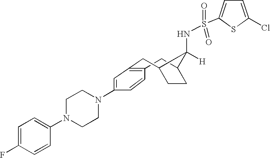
C1C2CCC(CC3=C1C=CC(N1CCN(C4=CC=C(F)C=C4)CC1)=C3)C2([H])NS(=O)(=O)C1=CC=C(Cl)S1
